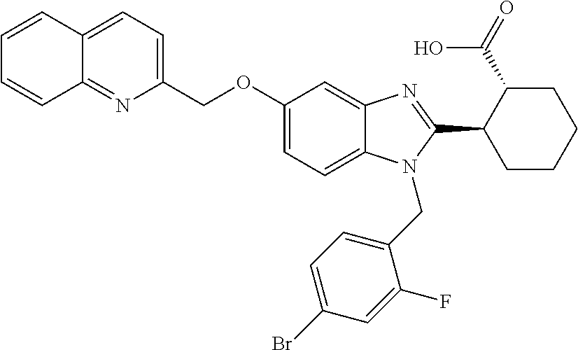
C1=CC2=CC=C(COC3=CC=C4C(=C3)N=C(C3CCCCC3C(=O)O)N4CC3=CC=C(Br)C=C3F)N=C2C=C1
